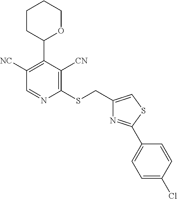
C1(SCC2=CSC(C3=CC=C(Cl)C=C3)=N2)=C([CN])C(C2OCCCC2)=C([NC])C=N1
